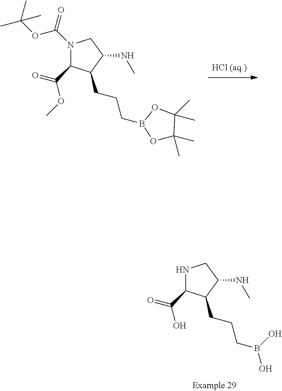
N1C(C(=O)O)C(CCCB(O)O)C(NC)C1.N1(C(=O)OC(C)(C)C)C(C(=O)OC)C(CCCB2OC(C)(C)C(C)(C)O2)C(NC)C1
